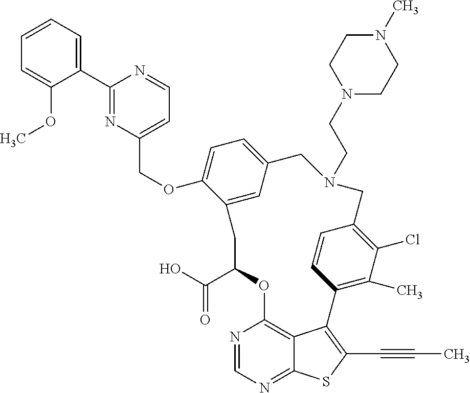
C1(C2=NC(COC3=CC=C4C=C3CC(C(O)=O)OC3=C5C(=NC=N3)SC(C#CC)=C5C3=C(C)C(Cl)=C(C=C3)CN(CCN3CCN(C)CC3)C4)=CC=N2)=CC=CC=C1OC
